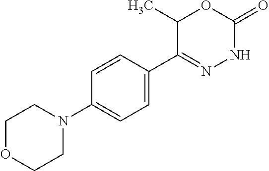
C1=CC(C2=NNC(=O)OC2C)=CC=C1N1CCOCC1
